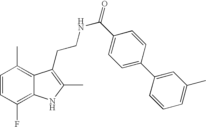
C1=CC(F)=C2C(=C1C)C(CCNC(=O)C1=CC=C(C3=CC(C)=CC=C3)C=C1)=C(C)N2
